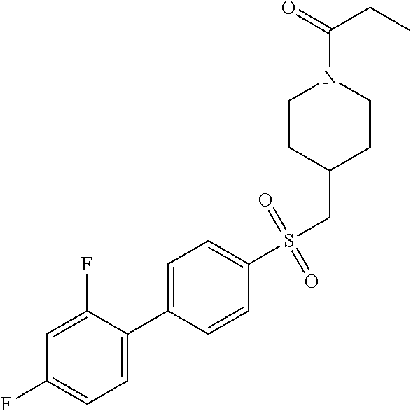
C1=C(F)C(C2=CC=C(S(CC3CCN(C(=O)CC)CC3)(=O)=O)C=C2)=CC=C1F
